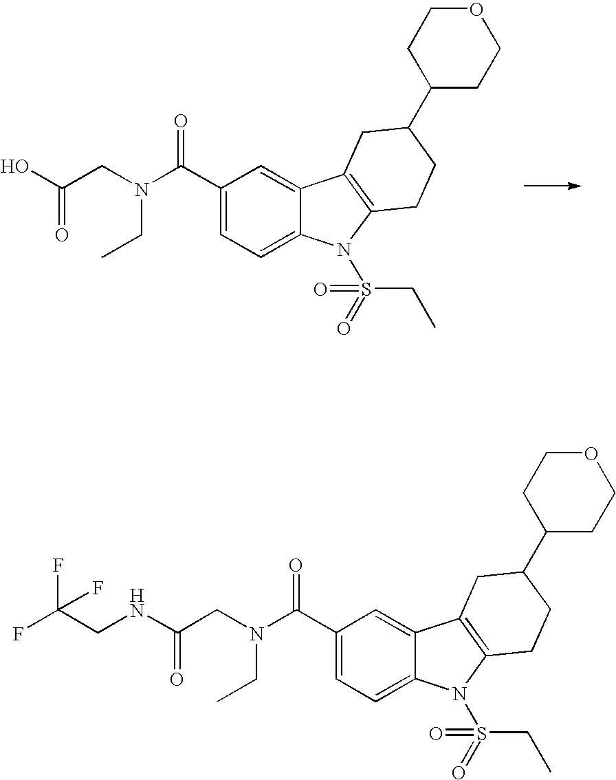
C1(C(N(CC(=O)O)CC)=O)=CC=C2C(=C1)C1=C(N2S(=O)(=O)CC)CCC(C2CCOCC2)C1.C1(C(N(CC(NCC(F)(F)F)=O)CC)=O)=CC=C2C(=C1)C1=C(N2S(=O)(=O)CC)CCC(C2CCOCC2)C1
